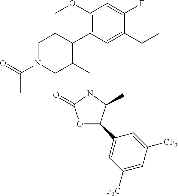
C1N(C(=O)C)CC(CN2C(=O)OC(C3=CC([F3C])=CC([CF3])=C3)C2C)=C(C2=C(OC)C=C(F)C(C(C)C)=C2)C1
